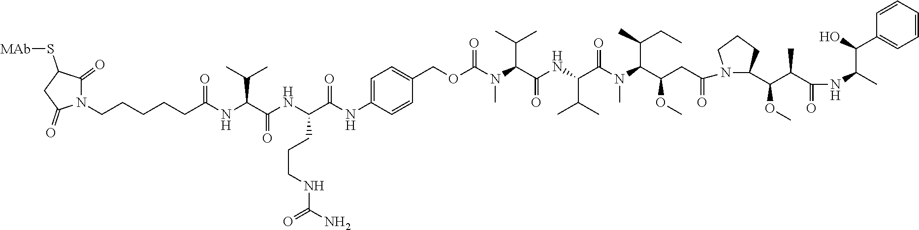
N1(CCCCCC(NC(C(NC(C(NC2=CC=C(COC(N(C(C(NC(C(N(C(C(CC(N3C(C(C(C(NC(C)C(O)C4=CC=CC=C4)=O)C)OC)CCC3)=O)OC)C(C)CC)C)=O)C(C)C)=O)C(C)C)C)=O)C=C2)=O)CCCNC(N)=O)=O)C(C)C)=O)C(=O)C(S[MAb])CC1=O
